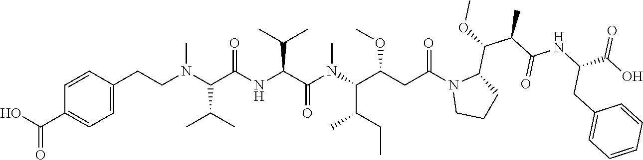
C1=C(CCN(C(C(NC(C(N(C(C(CC(N2CCCC2C(C(C(=O)NC(CC2=CC=CC=C2)C(=O)O)C)OC)=O)OC)C(CC)C)C)=O)C(C)C)=O)C(C)C)C)C=CC(C(O)=O)=C1
